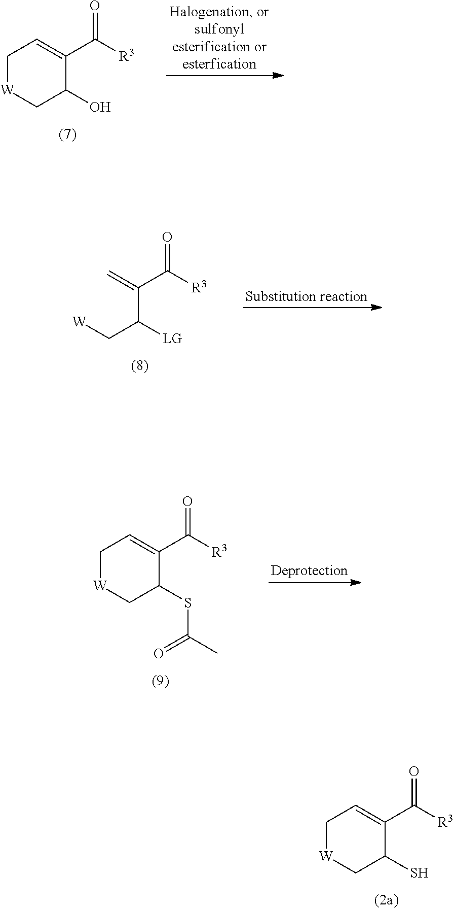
[W]1CC(S)C(C([R3])=O)=CC1.C1[W]CC(O)C(C([R3])=O)=C1.[W]CC(C(=C)C([R3])=O)[LG].[W]1CC(SC(C)=O)C(C([R3])=O)=CC1
